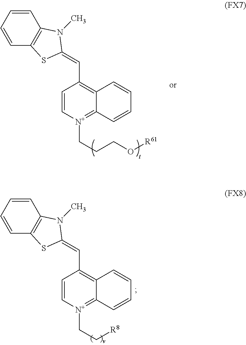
C1=C[N+](CCCO[R61])=C2C(=C1C=C1SC3=C(C=CC=C3)N1C)C=CC=C2.C1=C[N+](CC[R8])=C2C(=C1C=C1SC3=C(C=CC=C3)N1C)C=CC=C2
